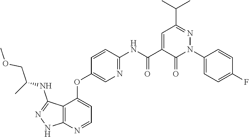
N1=C(NC(COC)C)C2=C(N=CC=C2OC2=CN=C(NC(C3=CC(C(C)C)=NN(C4=CC=C(F)C=C4)C3=O)=O)C=C2)N1
